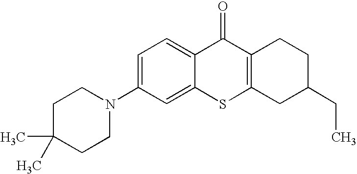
C1(N2CCC(C)(C)CC2)=CC=C2C(=C1)SC1=C(C2=O)CCC(CC)C1
